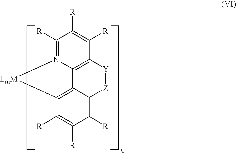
C12=C3C([R])=C([R])C([R])=C1[Z][Y]C1=C2N(=C([R])C([R])=C1[R])[LmM]3
